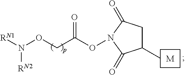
[M].C(CON([RN1])[RN2])(ON1C(=O)CC(C)C1=O)=O
